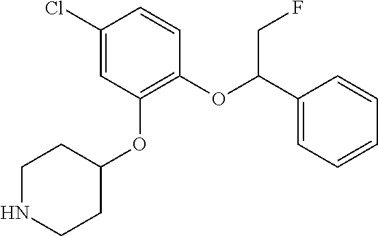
C1(Cl)=CC(OC2CCNCC2)=C(OC(C2=CC=CC=C2)CF)C=C1
